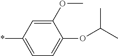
C1(OC)=CC(*)=CC=C1OC(C)C
